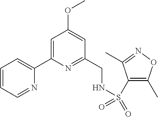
C1=CC=NC(C2=CC(OC)=CC(CNS(=O)(=O)C3=C(C)ON=C3C)=N2)=C1
